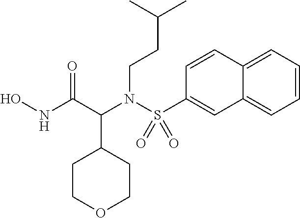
ONC(C(N(S(=O)(=O)C1=CC2=CC=CC=C2C=C1)CCC(C)C)C1CCOCC1)=O
